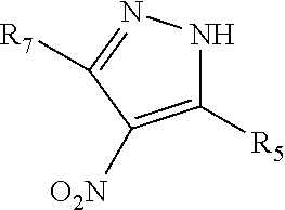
C1([R5])=C([O2N])C([R7])=NN1
